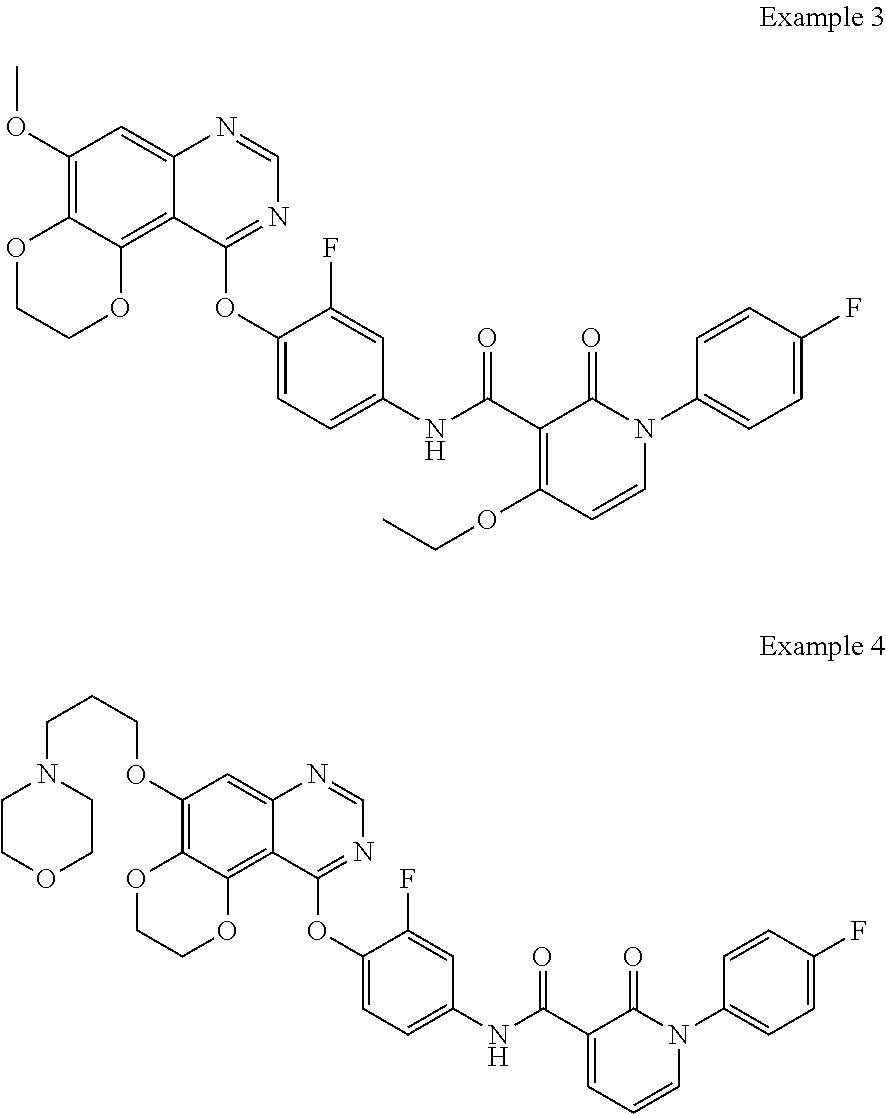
C1=NC2=CC(OC)=C3C(=C2C(OC2=CC=C(NC(C4=C(OCC)C=CN(C5=CC=C(F)C=C5)C4=O)=O)C=C2F)=N1)OCCO3.C1=NC2=CC(OCCCN3CCOCC3)=C3C(=C2C(OC2=CC=C(NC(C4=CC=CN(C5=CC=C(F)C=C5)C4=O)=O)C=C2F)=N1)OCCO3
